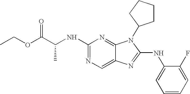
C(NC1=NC=C2C(=N1)N(C1CCCC1)C(NC1=CC=CC=C1F)=N2)(C)C(OCC)=O
